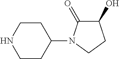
C1CC(N2C(=O)C(O)CC2)CCN1
